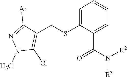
N1(C)C(Cl)=C(CSC2=CC=CC=C2C(N([R2])[R3])=O)C([Ar])=N1
